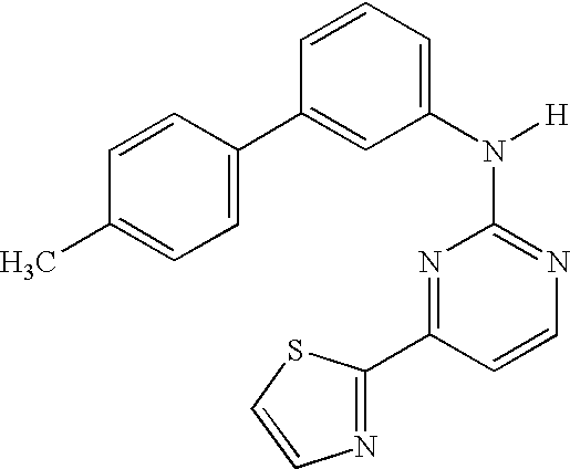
N1=C(N([H])C2=CC=CC(C3=CC=C(C)C=C3)=C2)N=C(C2=NC=CS2)C=C1
